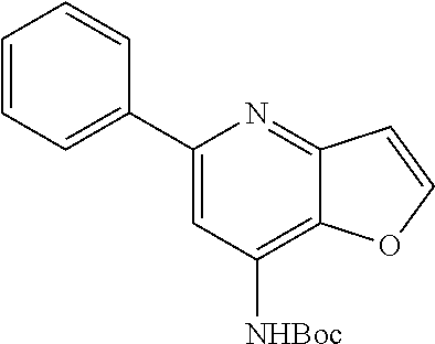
C1(C2=CC([NHBoc])=C3C(=N2)C=CO3)=CC=CC=C1
